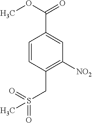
C1=CC(CS(C)(=O)=O)=C([NO2])C=C1C(=O)OC
